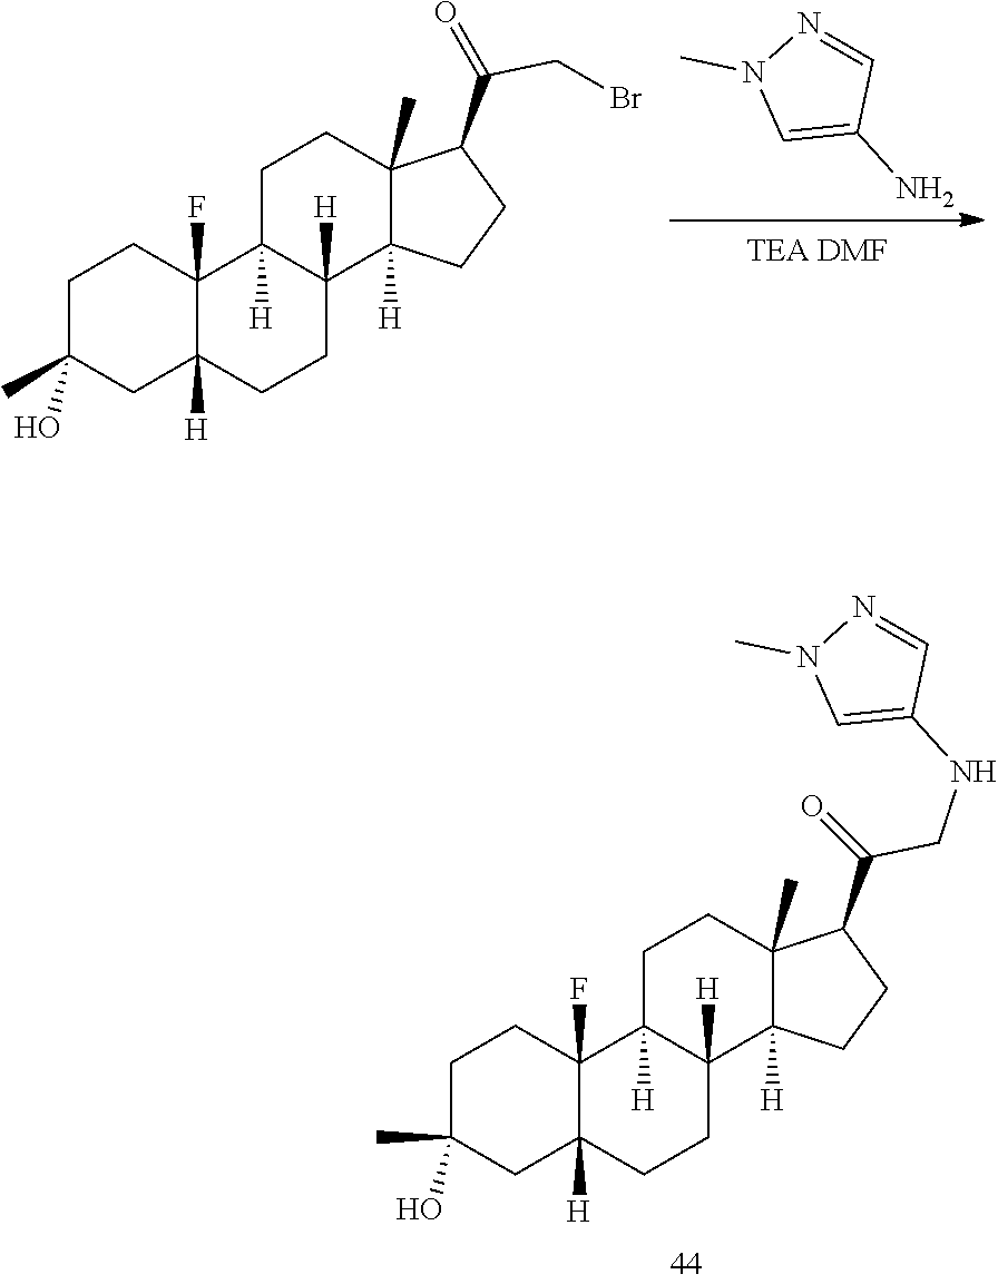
C1C(C)(O)CC2([H])C(F)(C1)C1([H])C([H])(CC2)C2([H])C(C)(CC1)C(C(=O)CNC1=CN(C)N=C1)CC2.[TEA DMF].NC1=CN(C)N=C1.C1C(C)(O)CC2([H])C(F)(C1)C1([H])C([H])(CC2)C2([H])C(C)(CC1)C(C(=O)CBr)CC2
